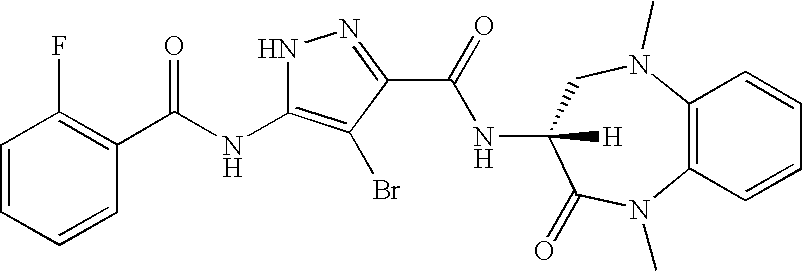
C1=CC=CC(C(NC2=C(Br)C(C(=O)NC3([H])C(=O)N(C)C4=C(N(C)C3)C=CC=C4)=NN2)=O)=C1F
